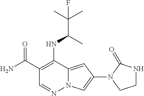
C1(C(N)=O)=C(NC(C(C)(C)F)C)C2=CC(N3CCNC3=O)=CN2N=C1
